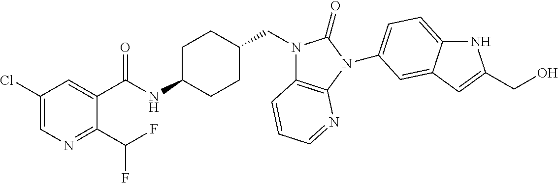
C1(Cl)=CN=C(C(F)F)C(C(NC2CCC(CN3C4=C(N(C5=CC=C6NC(CO)=CC6=C5)C3=O)N=CC=C4)CC2)=O)=C1
